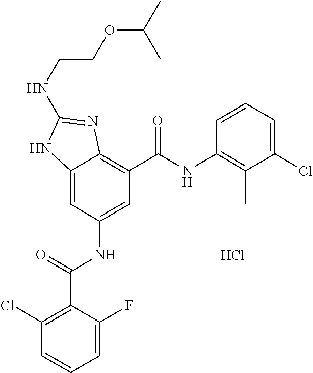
C12=CC(NC(C3=C(Cl)C=CC=C3F)=O)=CC(C(NC3=C(C)C(Cl)=CC=C3)=O)=C1N=C(NCCOC(C)C)N2.Cl
